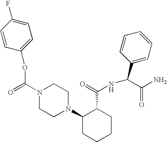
N1(C(=O)OC2=CC=C(F)C=C2)CCN(C2CCCCC2C(=O)NC(C2=CC=CC=C2)C(N)=O)CC1
